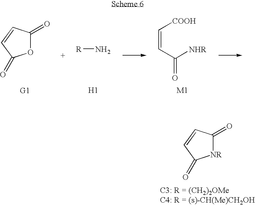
[NR]1C(=O)C=CC1=O.O1C(=O)C=CC1=O.[R]N.[H1].C(=C[COOH])C([NHR])=O
